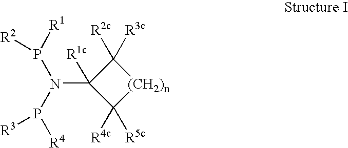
C1([R3c])([R2c])C(N(P([R3])[R4])P([R2])[R1])([R1c])C([R4c])([R5c])[(CH2)n]1
